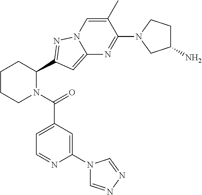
C1CCN(C(=O)C2=CC=NC(N3C=NN=C3)=C2)C(C2=NN3C(=C2)N=C(N2CC(N)CC2)C(C)=C3)C1
